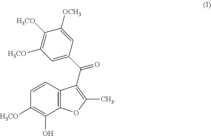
C1=CC2=C(C(O)=C1[H3CO])OC(C)=C2C(=O)C1=CC([H3CO])=C([H3CO])C([OCH3])=C1
